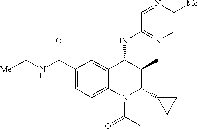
C1(C(NC[Me])=O)=CC=C2C(=C1)C(NC1=NC=C([Me])N=C1)C(C)C(C1CC1)N2C(C)=O
